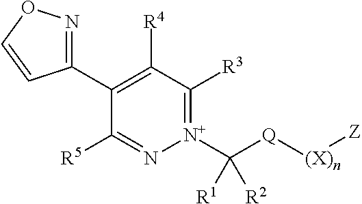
C1(C2=NOC=C2)=C([R4])C([R3])=[N+](C([Q][(X)n][Z])([R1])[R2])N=C1[R5]
